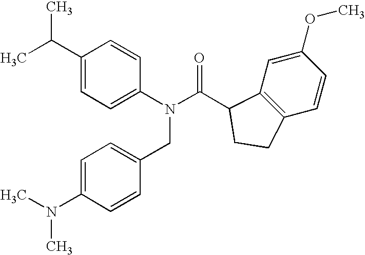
C1(C(C)C)=CC=C(N(C(=O)C2C3=C(C=CC(OC)=C3)CC2)CC2=CC=C(N(C)C)C=C2)C=C1
